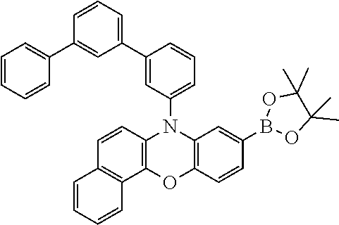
C12=C(C=CC3=C1OC1=C(N3C3=CC=CC(C4=CC=CC(C5=CC=CC=C5)=C4)=C3)C=C(B3OC(C)(C)C(C)(C)O3)C=C1)C=CC=C2
